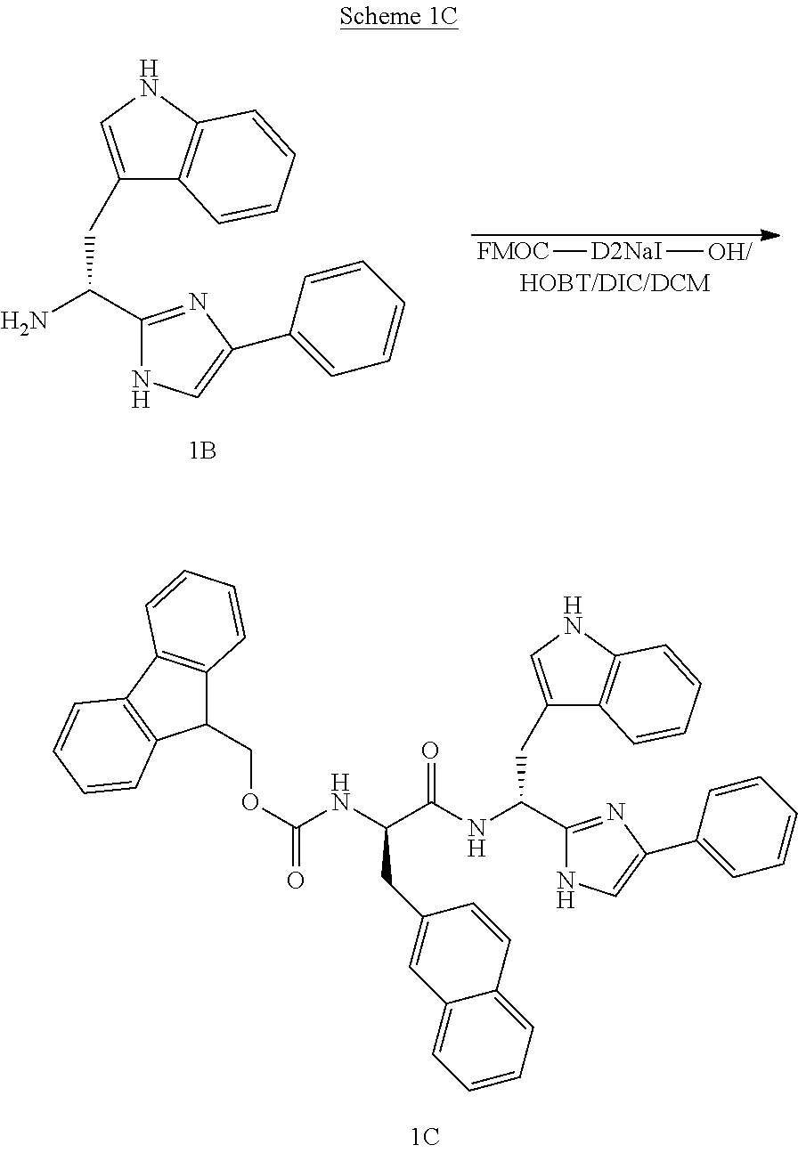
C1(CC(N)C2=NC(C3=CC=CC=C3)=CN2)=CNC2=C1C=CC=C2.[FMOC][D2NaI][OH/].C1(CC(NC(C(NC(OCC2C3=C(C4=C2C=CC=C4)C=CC=C3)=O)CC2=CC3=CC=CC=C3C=C2)=O)C2=NC(C3=CC=CC=C3)=CN2)=CNC2=C1C=CC=C2
